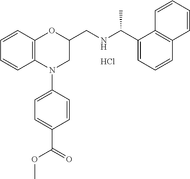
C1=CC2=C(C=C1)OC(CNC(C1=CC=CC3=C1C=CC=C3)C)CN2C1=CC=C(C(=O)OC)C=C1.Cl
